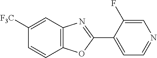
C1([F3C])=CC2=C(C=C1)OC(C1=CC=NC=C1F)=N2
